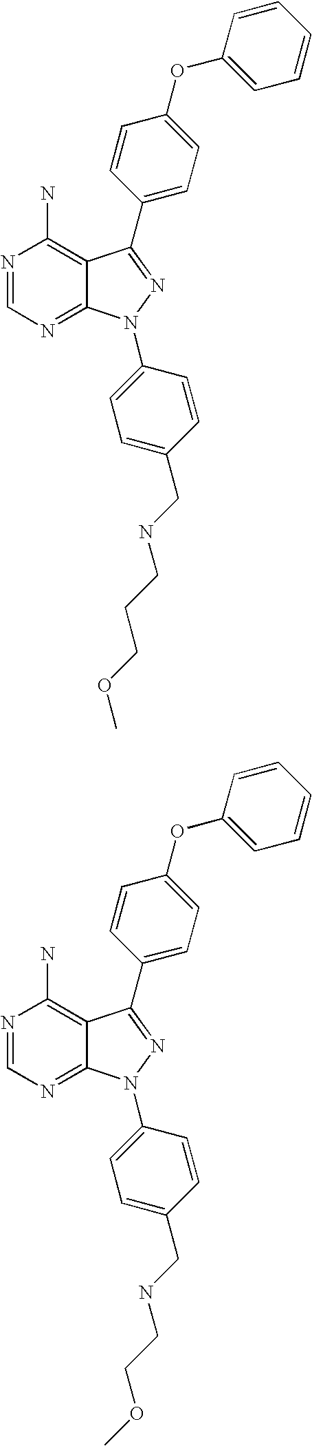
N1=CN=C2C(=C1N)C(C1=CC=C(OC3=CC=CC=C3)C=C1)=NN2C1=CC=C(CNCCCOC)C=C1.N1=CN=C2C(=C1N)C(C1=CC=C(OC3=CC=CC=C3)C=C1)=NN2C1=CC=C(CNCCOC)C=C1
